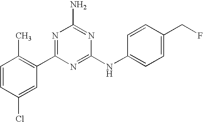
C1=CC(Cl)=CC(C2=NC(N)=NC(NC3=CC=C(CF)C=C3)=N2)=C1C
